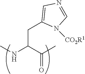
CNC(C(C)=O)CC1=CN=CN1[CO2R1]
